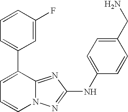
C1=CC(F)=CC(C2=CC=CN3C2=NC(NC2=CC=C(CN)C=C2)=N3)=C1
